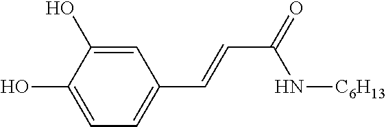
C1=C(O)C(O)=CC(C=CC(=O)N[C6H13])=C1
